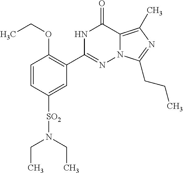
CCOC1=C(C2=NN3C(=C(C)N=C3CCC)C(=O)N2)C=C([SO2]N(CC)CC)C=C1
